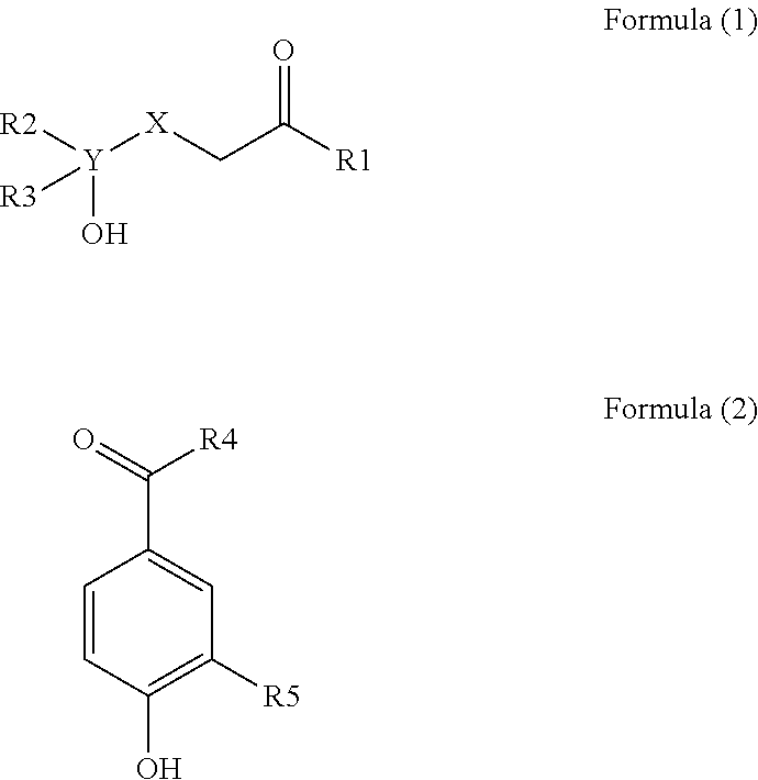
C(C([R1])=O)[X][Y](O)([R2])[R3].C1=CC(O)=C([R5])C=C1C([R4])=O
